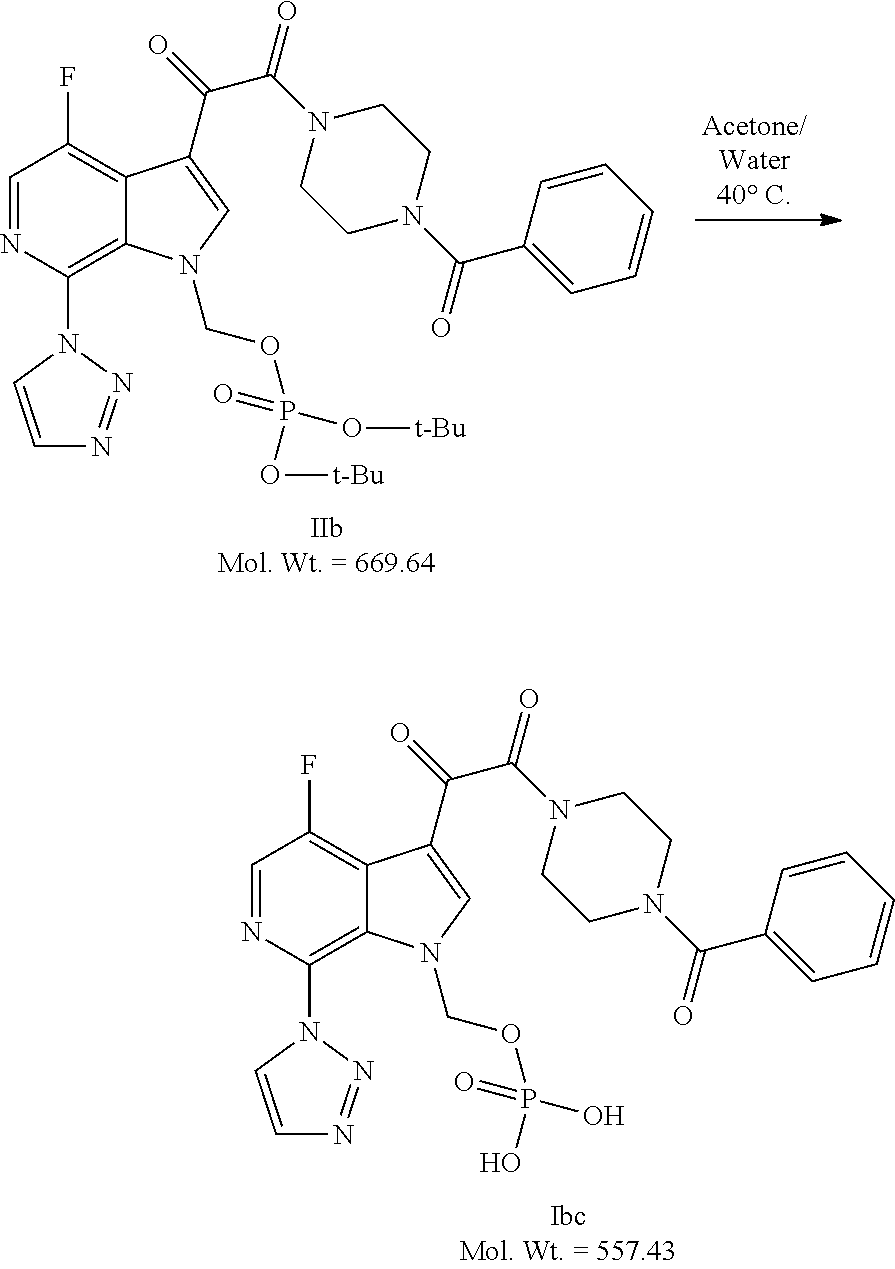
C1=NC(N2C=CN=N2)=C2C(=C1F)C(C(=O)C(N1CCN(C(C3=CC=CC=C3)=O)CC1)=O)=CN2COP(O)(O)=O.C1=NC(N2C=CN=N2)=C2C(=C1F)C(C(=O)C(N1CCN(C(C3=CC=CC=C3)=O)CC1)=O)=CN2COP(O[t-Bu])(O[t-Bu])=O
